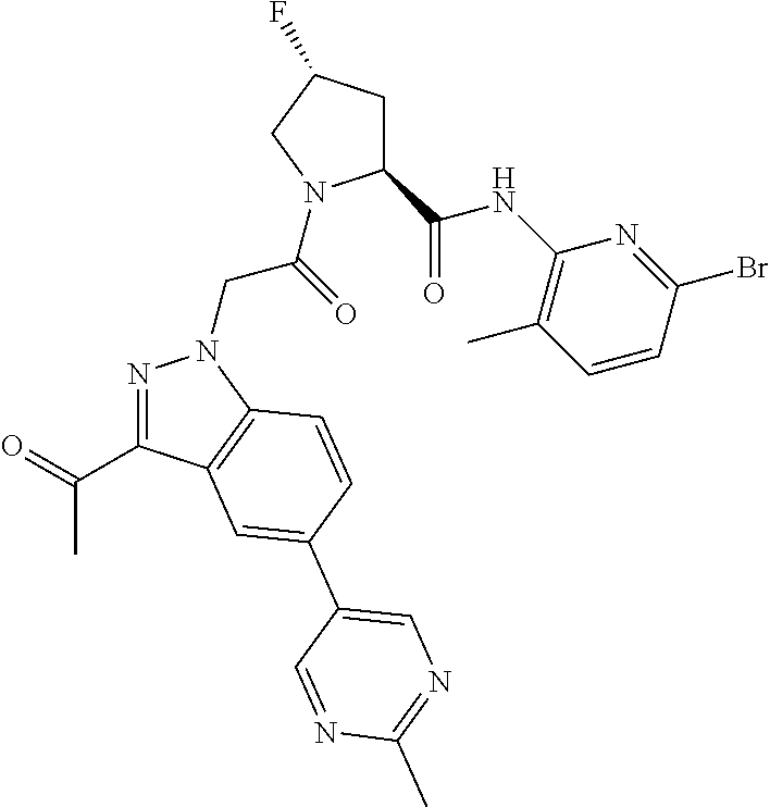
C1(C(NC2=C(C)C=CC(Br)=N2)=O)CC(F)CN1C(CN1N=C(C(=O)C)C2=C1C=CC(C1=CN=C(C)N=C1)=C2)=O
